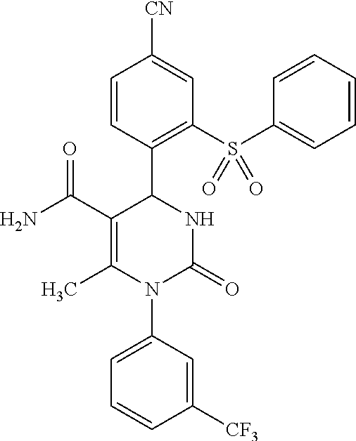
C1(C(N)=O)=C(C)N(C2=CC=CC([CF3])=C2)C(=O)NC1C1=C(S(C2=CC=CC=C2)(=O)=O)C=C([CN])C=C1
